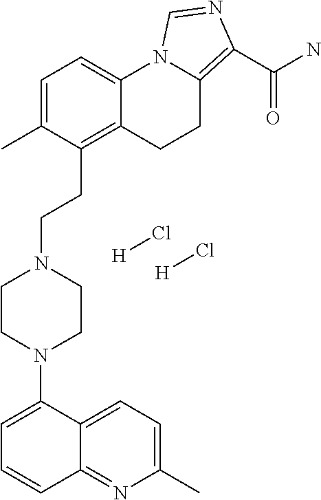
C12=NC(C)=CC=C1C(N1CCN(CCC3=C4C(=CC=C3C)N3C(=C(C(N)=O)N=C3)CC4)CC1)=CC=C2.[H]Cl.[H]Cl
